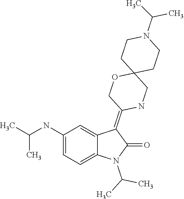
CC(N1C(=O)C(=C2COC3(CN2)CCN(C(C)C)CC3)C2=CC(NC(C)C)=CC=C12)C
